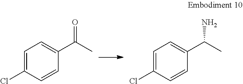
C1=C(Cl)C=CC(C(C)=O)=C1.C1=C(Cl)C=CC(C(C)N)=C1
